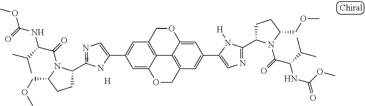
C1=C(C2=CC3=C4C5=C(C=C(C6=CN=C(C7CCC(COC)N7C(C(C(C)C)NC(OC)=O)=O)N6[H])C=C5OC3)COC4=C2)NC(C2CCC(COC)N2C(=O)C(C(C)C)NC(=O)OC)=N1.[H]
